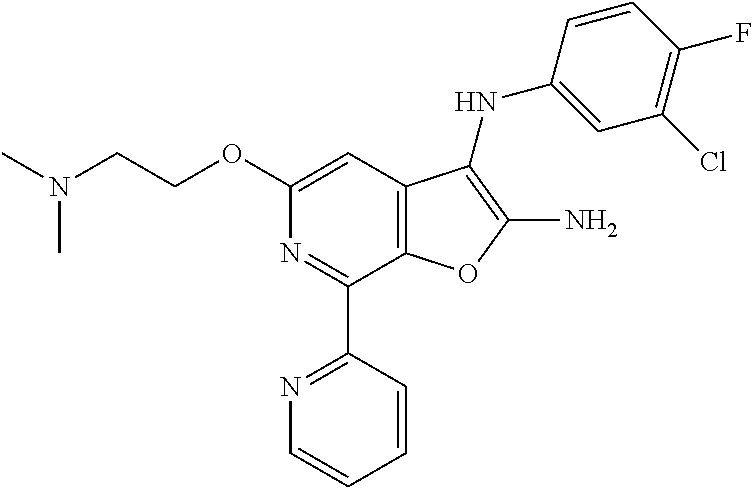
C1(C2=NC=CC=C2)=NC(OCCN(C)C)=CC2=C1OC(N)=C2NC1=CC(Cl)=C(F)C=C1
